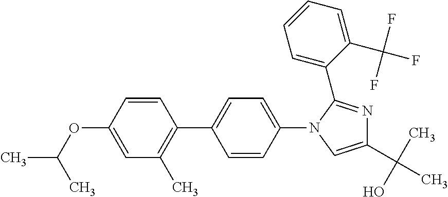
C1=CC(C2=CC=C(N3C(C4=CC=CC=C4C(F)(F)F)=NC(C(C)(O)C)=C3)C=C2)=C(C)C=C1OC(C)C
